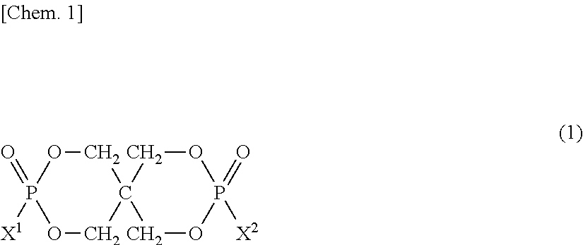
O1CC2(COP1(=O)[X1])COP(=O)([X2])OC2
